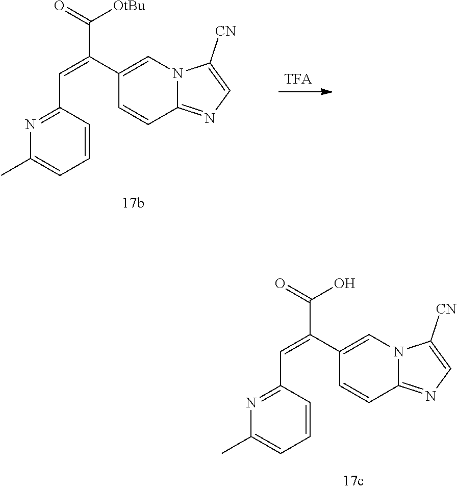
C1(C)=CC=CC(C=C(C2=CN3C(=NC=C3[CN])C=C2)C(O)=O)=N1.C1(C)=CC=CC(C=C(C2=CN3C(=NC=C3[CN])C=C2)C([OtBu])=O)=N1
